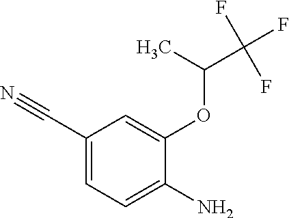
C1(C#N)=CC=C(N)C(OC(C(F)(F)F)C)=C1
